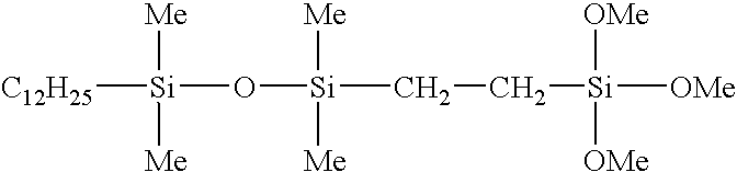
[C12H25][Si](O[Si](CC[Si]([OMe])([OMe])[OMe])([Me])[Me])([Me])[Me]
